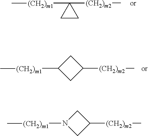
[(CH2)m1](C1([(CH2)m2]C)CC1)C.[(CH2)m1](C1CC([(CH2)m2]C)C1)C.[(CH2)m1](N1CC([(CH2)m2]C)C1)C
